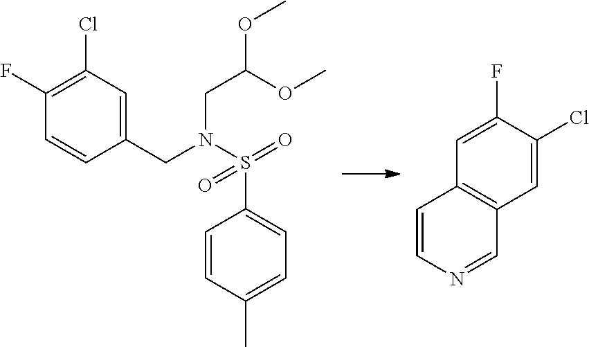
C1(CN(S(=O)(=O)C2=CC=C(C)C=C2)CC(OC)OC)=CC(Cl)=C(F)C=C1.C1=C(Cl)C(F)=CC2=C1C=NC=C2
